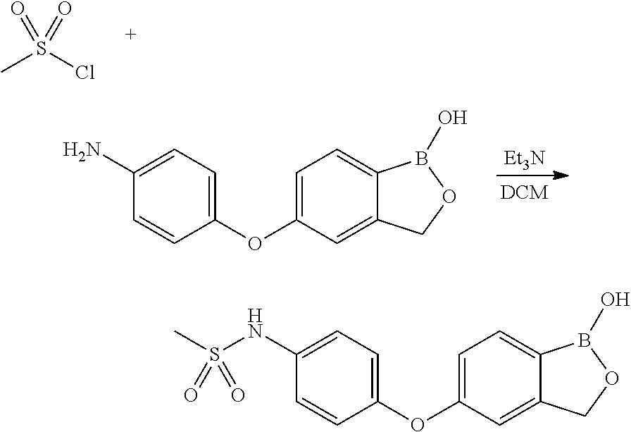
CS(Cl)(=O)=O.C1(N)=CC=C(OC2=CC=C3C(=C2)COB3O)C=C1.[Et3N].C1(NS(C)(=O)=O)=CC=C(OC2=CC=C3C(=C2)COB3O)C=C1
